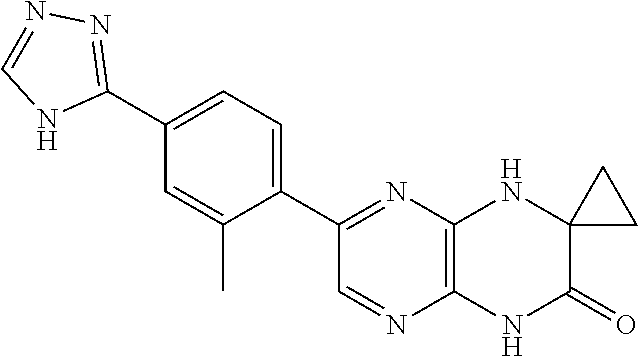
C1(C2=CC=C(C3=NN=CN3)C=C2C)=NC2=C(N=C1)NC(=O)C1(N2)CC1
